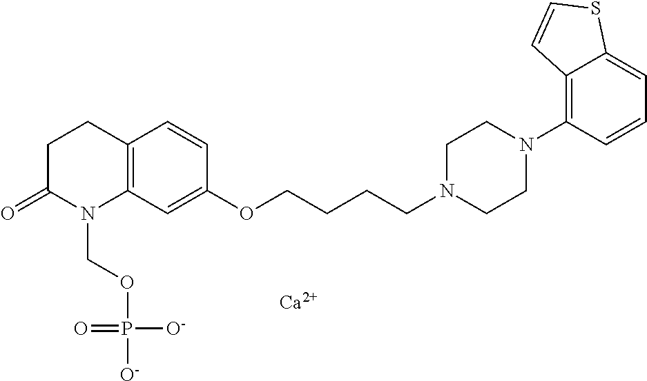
C1C(=O)N(COP([O-])(=O)[O-])C2=C(C1)C=CC(OCCCCN1CCN(C3=C4C(=CC=C3)SC=C4)CC1)=C2.[Ca]
